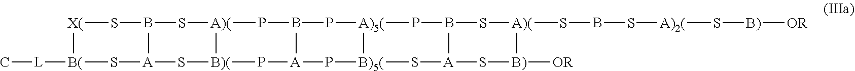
[X(]SBS[A)(]PBP[A)5(]PBS[A)(]SBS[A)2(]S[B)][OR].C[L][B(]S[A]S[B)(]P[A]P[B)5(]S[A]S[B)][OR]
